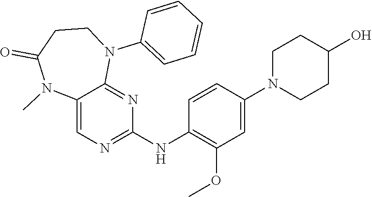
C12=CN=C(NC3=C(OC)C=C(N4CCC(O)CC4)C=C3)N=C1N(C1=CC=CC=C1)CCC(=O)N2C
